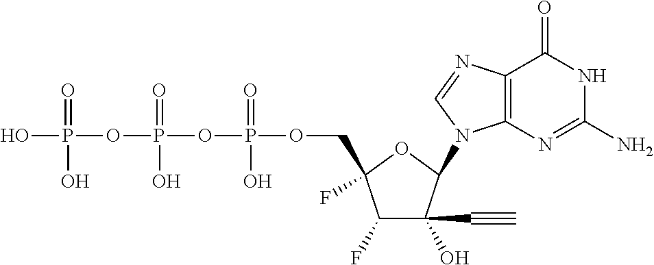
OP(=O)(OP(=O)(O)OP(=O)(O)OCC1(F)C(F)C(O)(C#C)C(N2C3=C(N=C2)C(=O)NC(N)=N3)O1)O
